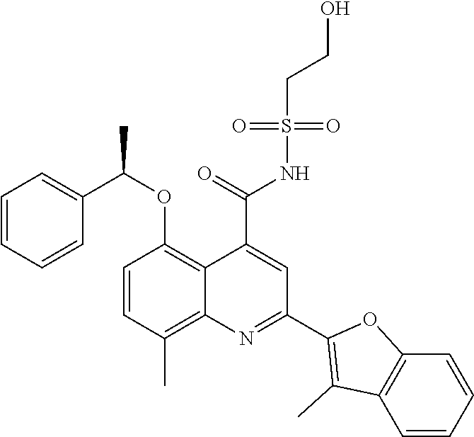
C1=CC(C)=C2C(=C1OC(C1=CC=CC=C1)C)C(C(=O)NS(CCO)(=O)=O)=CC(C1=C(C)C3=C(O1)C=CC=C3)=N2
